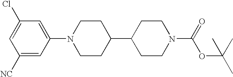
C1([NC])=CC(N2CCC(C3CCN(C(=O)OC(C)(C)C)CC3)CC2)=CC(Cl)=C1
